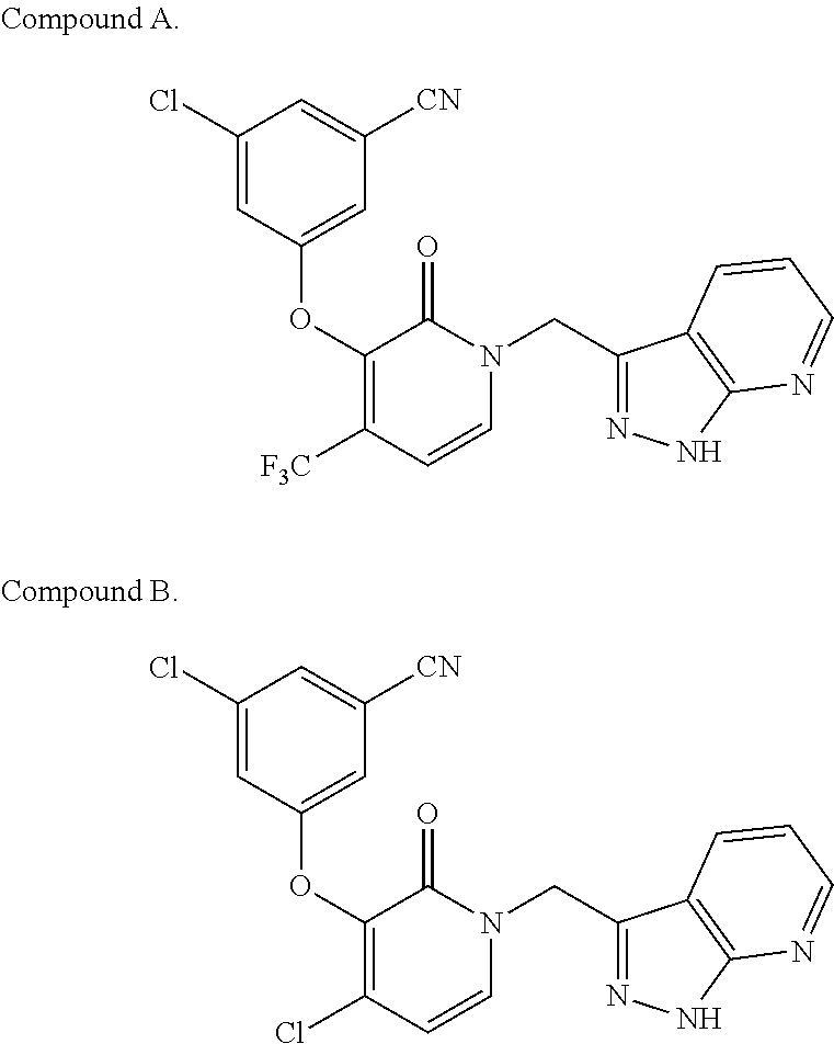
C1(Cl)=CC(OC2=C([F3C])C=CN(CC3=NNC4=C3C=CC=N4)C2=O)=CC([CN])=C1.C1(Cl)=CC(OC2=C(Cl)C=CN(CC3=NNC4=C3C=CC=N4)C2=O)=CC([CN])=C1
